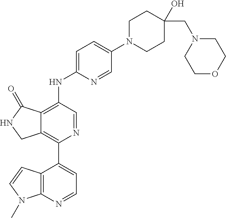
C12=C(C3=CC=NC4=C3C=CN4C)N=CC(NC3=CC=C(N4CCC(CN5CCOCC5)(O)CC4)C=N3)=C1C(=O)NC2
